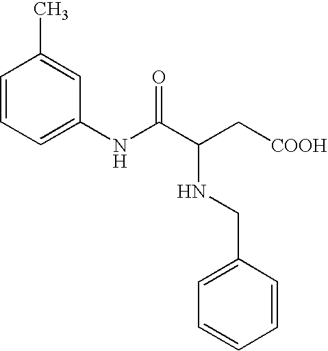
C1=CC(C)=CC(NC(C(C[COOH])NCC2=CC=CC=C2)=O)=C1
